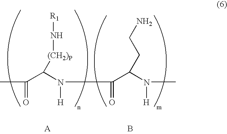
CC(=O)C(N([H])C(=O)C(N([H])C)CCN)[(CH2)P]N[R1].B
